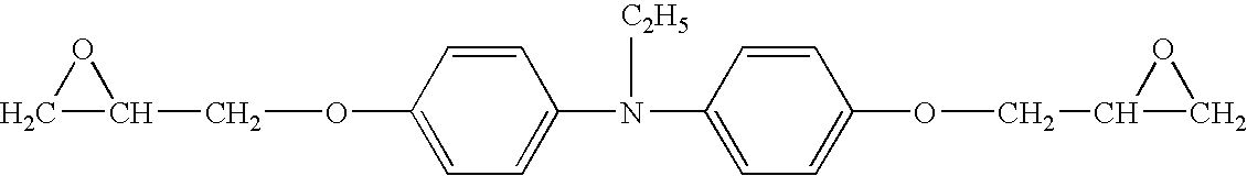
C1=C(N([C2H5])C2=CC=C(OCC3CO3)C=C2)C=CC(OCC2OC2)=C1
